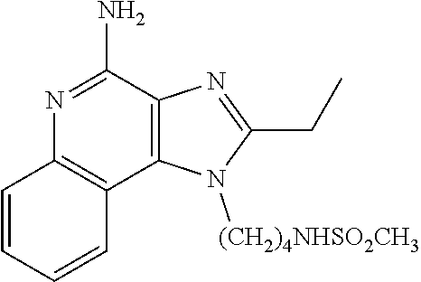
C12=C(C3=C(C(N)=N1)N=C(CC)N3[(CH2)4NHSO2CH3])C=CC=C2
